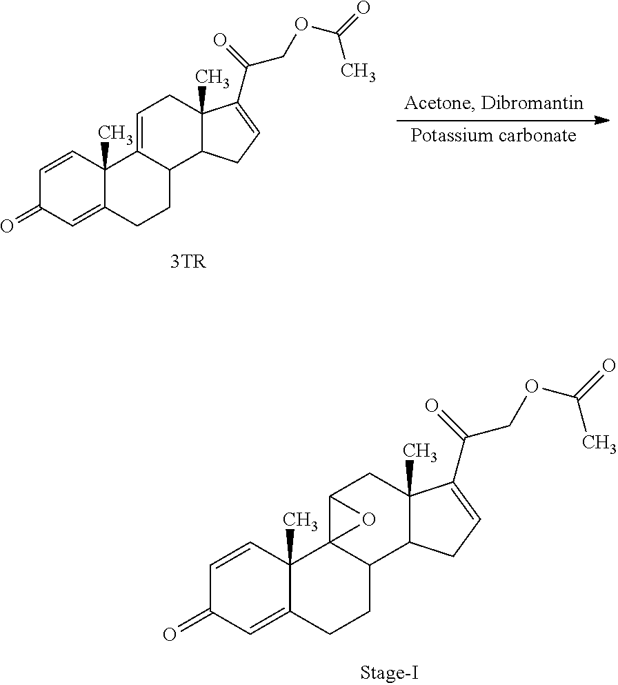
C1=CC2(C)C(=CC1=O)CCC1C23C(CC2(C)C1CC=C2C(=O)COC(C)=O)O3.C1=CC2(C)C(=CC1=O)CCC1C2=CCC2(C)C1CC=C2C(=O)COC(C)=O
